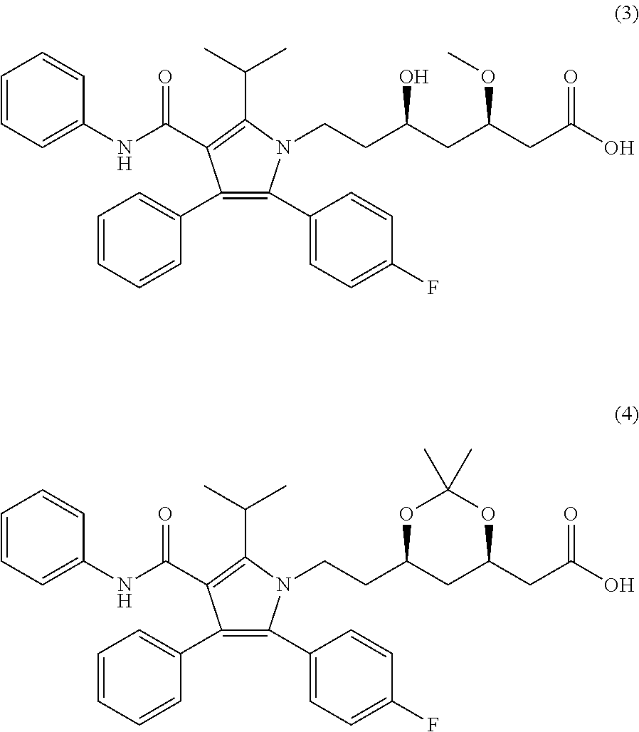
N1(CCC(CC(CC(O)=O)OC)O)C(C(C)C)=C(C(NC2=CC=CC=C2)=O)C(C2=CC=CC=C2)=C1C1=CC=C(F)C=C1.N1(CCC2CC(CC(O)=O)OC(C)(C)O2)C(C(C)C)=C(C(NC2=CC=CC=C2)=O)C(C2=CC=CC=C2)=C1C1=CC=C(F)C=C1
